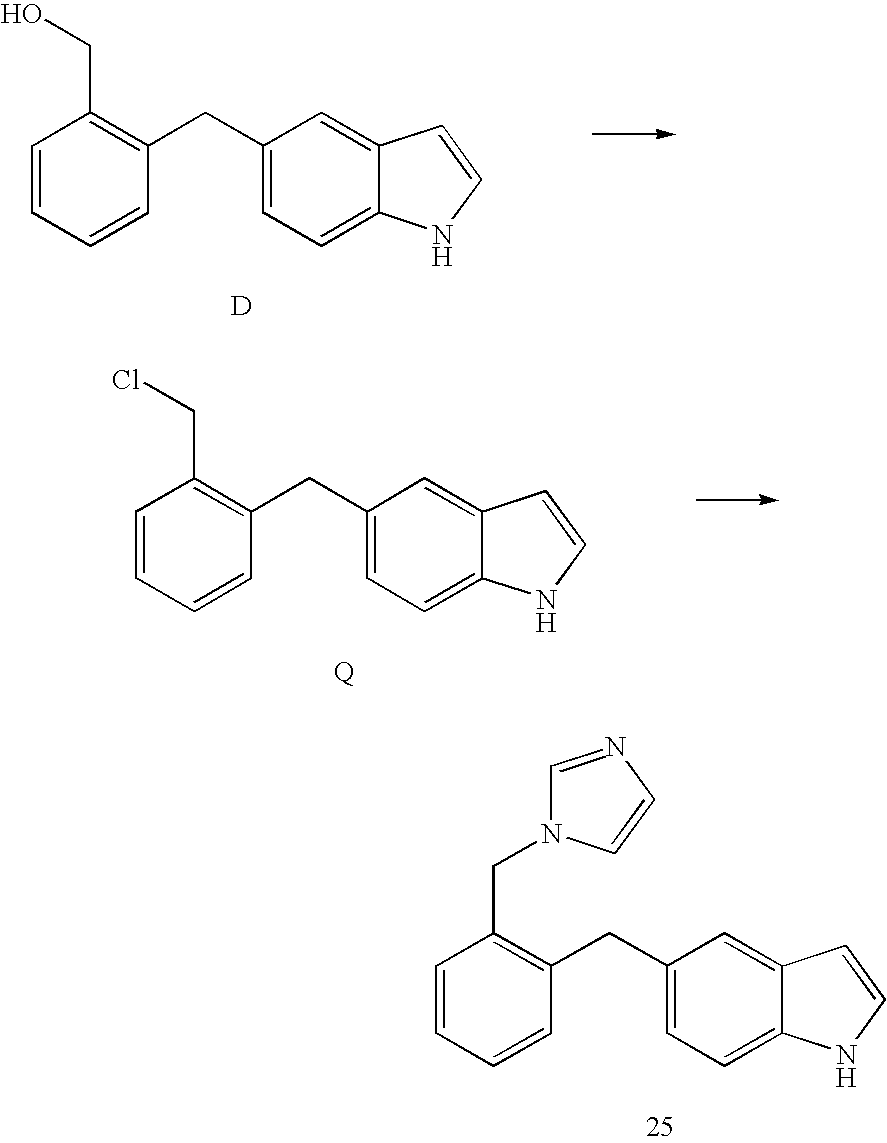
C1(CC2=CC=C3C(=C2)C=CN3)=C(CO)C=CC=C1.[D].C1(CC2=CC=C3C(=C2)C=CN3)=C(CCl)C=CC=C1.[Q].C1(CC2=CC=C3C(=C2)C=CN3)=C(CN2C=NC=C2)C=CC=C1
